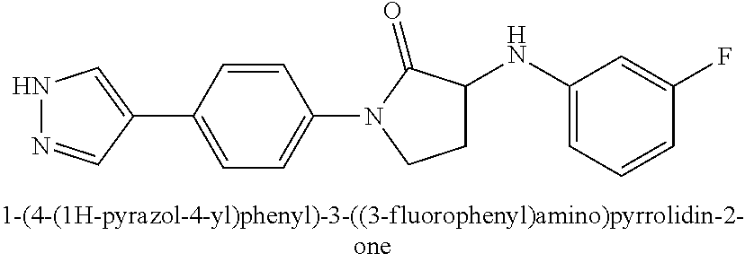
N1N=CC(C2=CC=C(N3CCC(NC4=CC=CC(F)=C4)C3=O)C=C2)=C1
